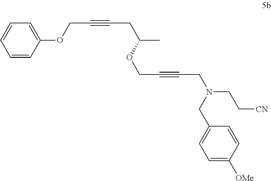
C1=CC(OCC#CCC(OCC#CCN(CC2=CC=C([OMe])C=C2)CC[CN])C)=CC=C1
